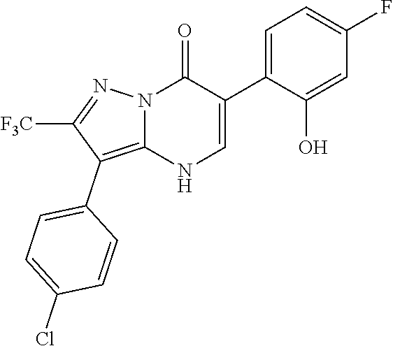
O=C1N2C(=C(C3=CC=C(Cl)C=C3)C([F3C])=N2)NC=C1C1=CC=C(F)C=C1O
